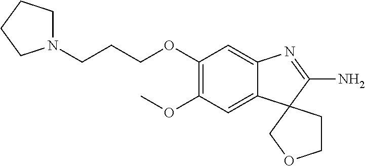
C1N(CCCOC2=C(OC)C=C3C(=C2)N=C(N)C32COCC2)CCC1
